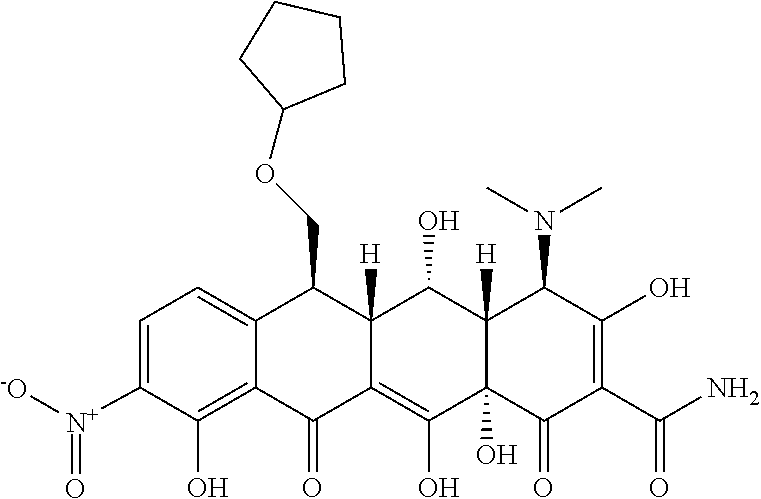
C1=C([N+]([-O])=O)C(O)=C2C(=C1)C(COC1CCCC1)C1([H])C(=C(O)C3(O)C([H])(C1O)C(N(C)C)C(O)=C(C(N)=O)C3=O)C2=O
